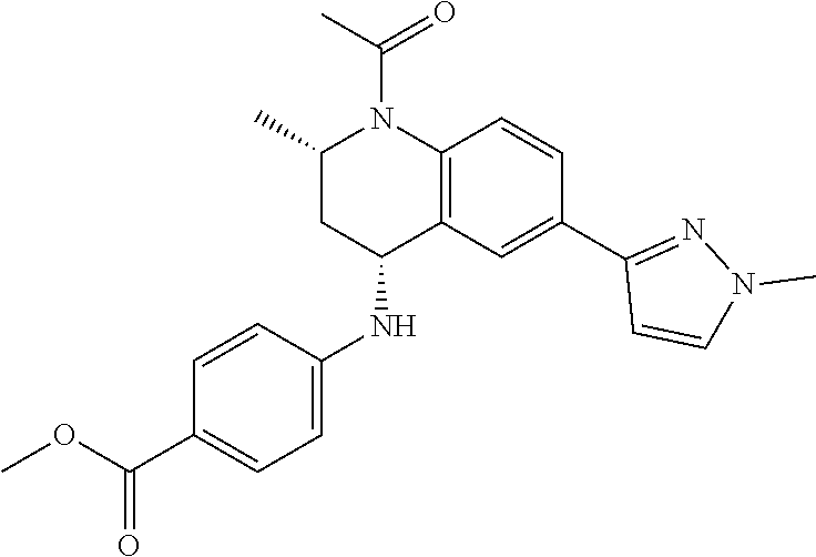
CC(N1C(C)CC(NC2=CC=C(C(OC)=O)C=C2)C2=C1C=CC(C1=NN(C)C=C1)=C2)=O
